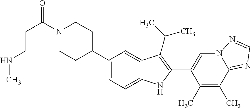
C(C(=O)N1CCC(C2=CC=C3C(=C2)C(C(C)C)=C(C2=CN4C(=NC=N4)C(C)=C2C)N3)CC1)CNC
